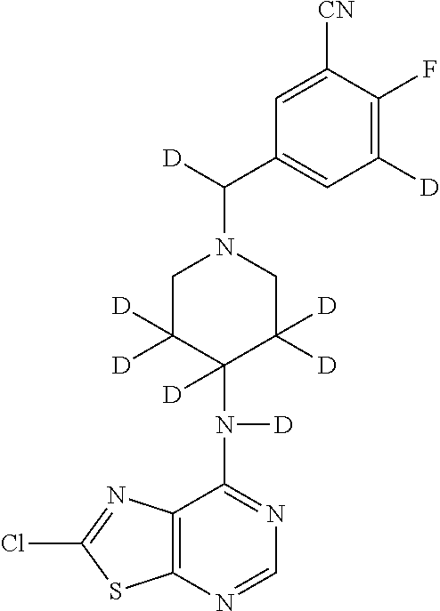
C1([CN])=CC(C([D])N2CC([D])([D])C(N([D])C3=NC=NC4=C3N=C(Cl)S4)([D])C([D])([D])C2)=CC([D])=C1F
